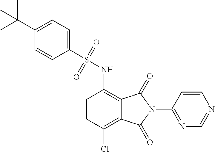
C1(S(NC2=C3C(=C(Cl)C=C2)C(=O)N(C2=NC=NC=C2)C3=O)(=O)=O)=CC=C(C(C)(C)C)C=C1
